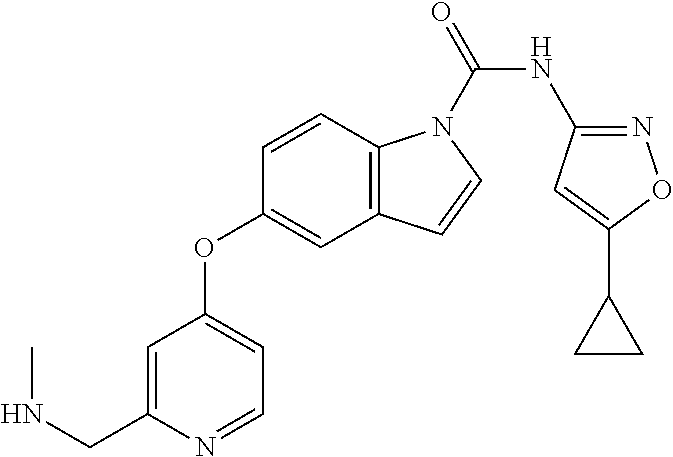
C1=C(CNC)N=CC=C1OC1=CC2=C(C=C1)N(C(=O)NC1=NOC(C3CC3)=C1)C=C2
